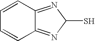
C12=NC(S)N=C1C=CC=C2
